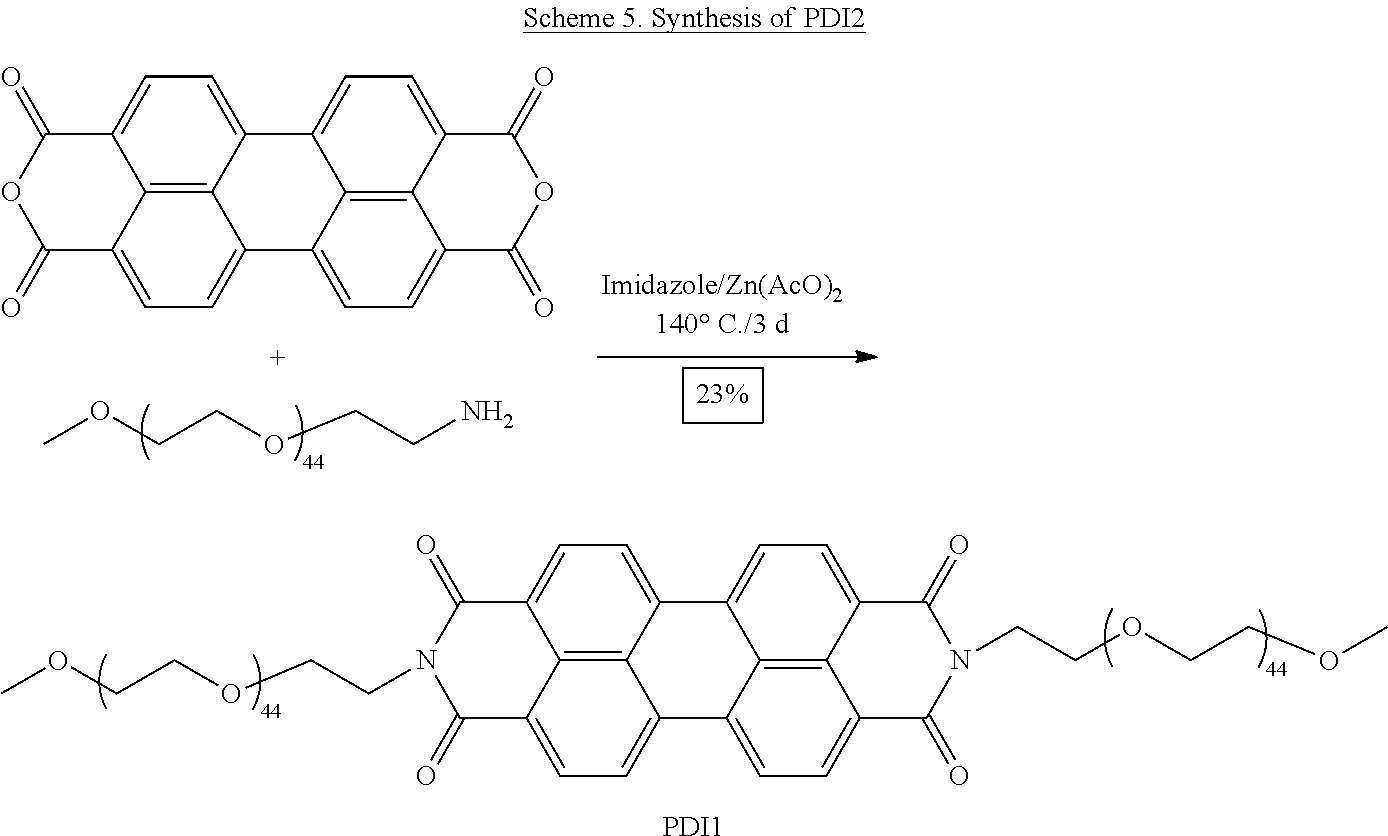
COCCOCCN.C12=C3C4=CC=C1C(=O)OC(=O)C2=CC=C3C1=CC=C2C3=C1C4=CC=C3C(=O)OC2=O.C12=C3C4=CC=C1C(=O)N(CCOCCOC)C(=O)C2=CC=C3C1=CC=C2C3=C1C4=CC=C3C(=O)N(CCOCCOC)C2=O.[PDI1]
